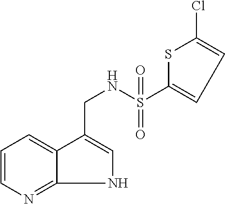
C1=CN=C2NC=C(CNS(=O)(=O)C3=CC=C(Cl)S3)C2=C1
